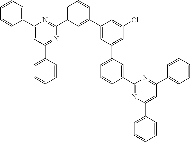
C1(C2=CC(C3=CC=CC=C3)=NC(C3=CC=CC(C4=CC(C5=CC=CC(C6=NC(C7=CC=CC=C7)=CC(C7=CC=CC=C7)=N6)=C5)=CC(Cl)=C4)=C3)=N2)=CC=CC=C1
